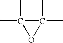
CC1(C)C(C)(C)O1
